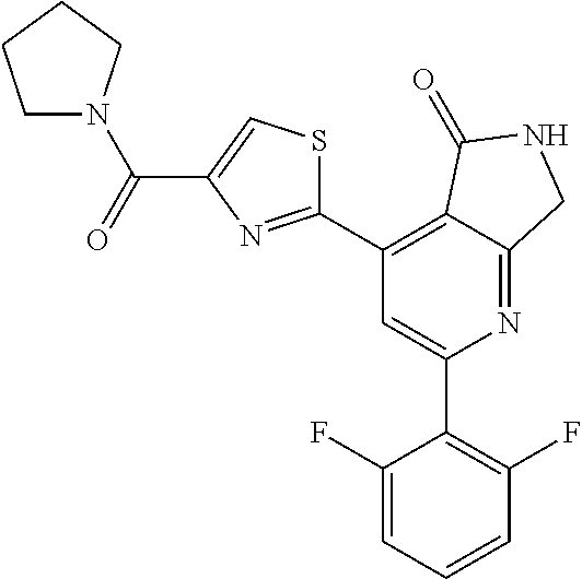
C1(C2=C(F)C=CC=C2F)=CC(C2=NC(C(N3CCCC3)=O)=CS2)=C2C(=N1)CNC2=O
